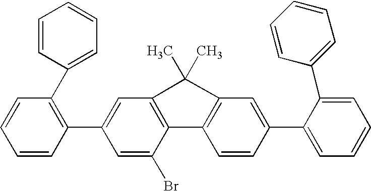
C1=C(C2=C(C3=CC=CC=C3)C=CC=C2)C=C(Br)C2=C1C(C)(C)C1=C2C=CC(C2=CC=CC=C2C2=CC=CC=C2)=C1
